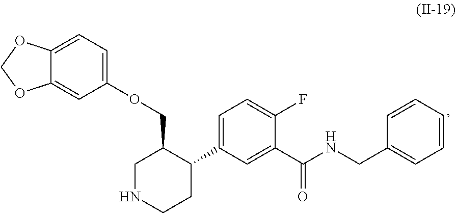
C12=CC=C(OCC3CNCCC3C3=CC=C(F)C(C(NCC4=CC=CC=C4)=O)=C3)C=C1OCO2
